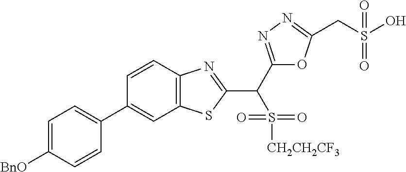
C1=C([BnO])C=CC(C2=CC3=C(C=C2)N=C(C(C2=NN=C(CS(O)(=O)=O)O2)S([CH2CH2CF3])(=O)=O)S3)=C1
